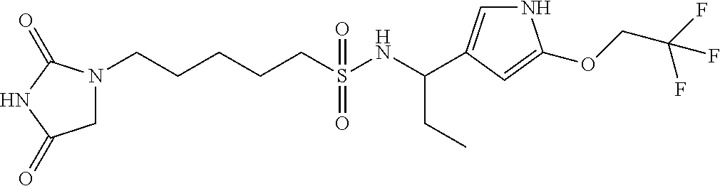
N1(CCCCCS(NC(CC)C2=CNC(OCC(F)(F)F)=C2)(=O)=O)CC(=O)NC1=O
